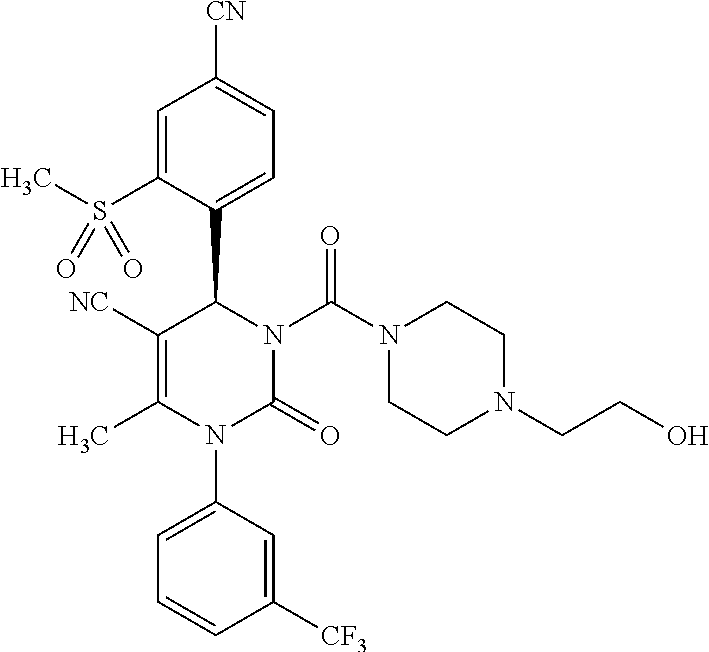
C1=C(S(C)(=O)=O)C(C2C([NC])=C(C)N(C3=CC=CC([CF3])=C3)C(=O)N2C(=O)N2CCN(CCO)CC2)=CC=C1[CN]
